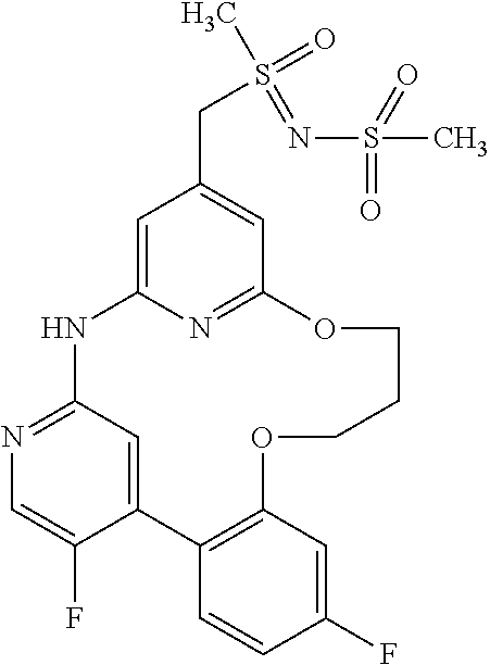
C12=CC(=NC=C1F)NC1=CC(CS(C)(=O)=NS(=O)(C)=O)=CC(=N1)OCCCOC1=C2C=CC(F)=C1
